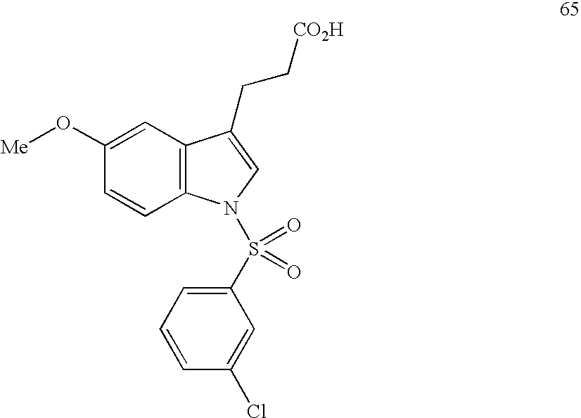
C1=C(O[Me])C=CC2=C1C(CC[CO2H])=CN2S(C1=CC=CC(Cl)=C1)(=O)=O
